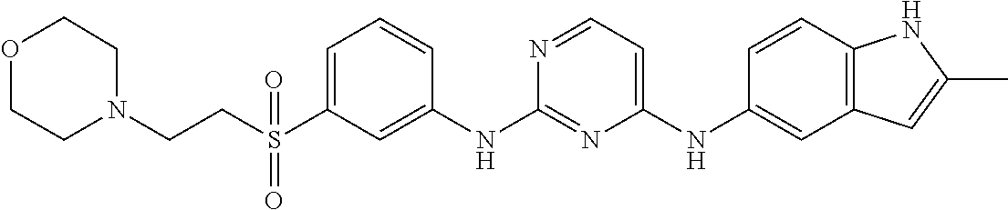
C1=C(S(CCN2CCOCC2)(=O)=O)C=C(NC2=NC(NC3=CC4=C(C=C3)NC(C)=C4)=CC=N2)C=C1
